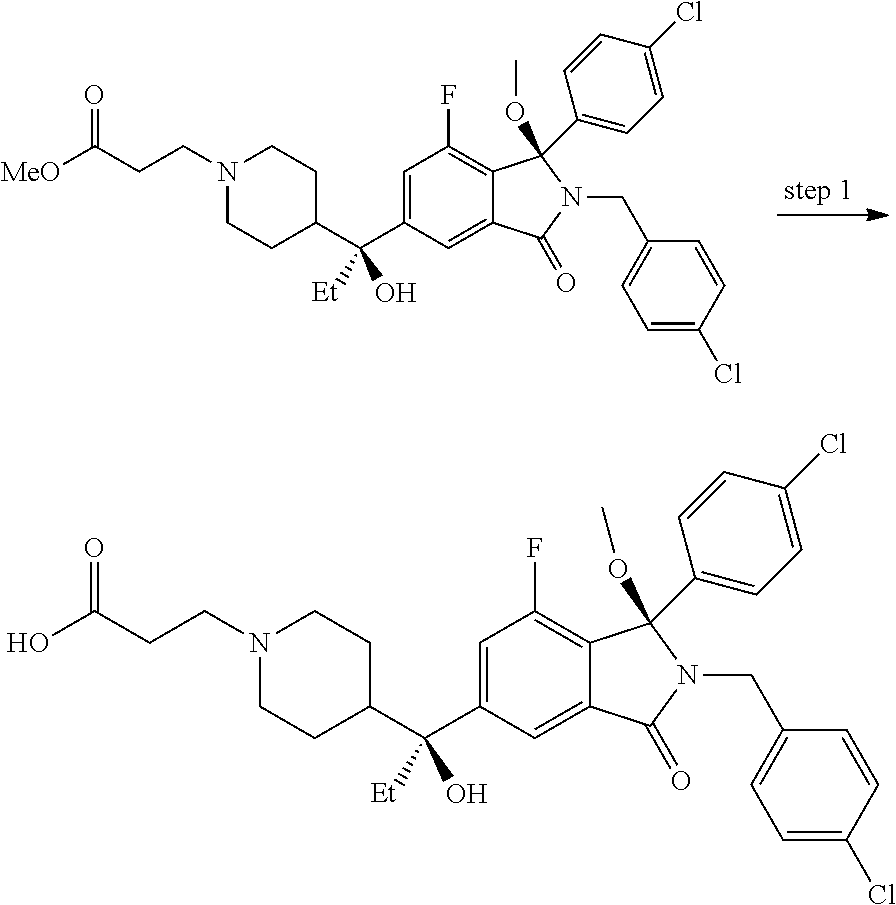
C12=C(F)C=C(C(C3CCN(CCC([MeO])=O)CC3)([Et])O)C=C1C(=O)N(CC1=CC=C(Cl)C=C1)C2(OC)C1=CC=C(Cl)C=C1.C12=C(F)C=C(C(C3CCN(CCC(O)=O)CC3)([Et])O)C=C1C(=O)N(CC1=CC=C(Cl)C=C1)C2(OC)C1=CC=C(Cl)C=C1
